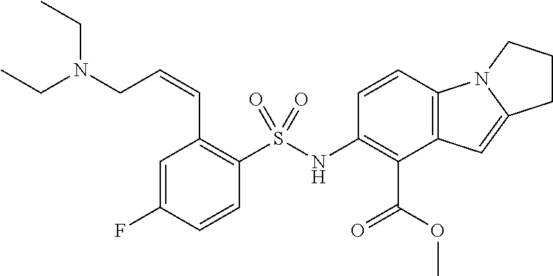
C1=C(F)C=CC(S(NC2=C(C(=O)OC)C3=C(C=C2)N2C(=C3)CCC2)(=O)=O)=C1C=CCN(CC)CC
